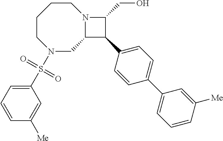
C1CCCN(S(C2=CC=CC([Me])=C2)(=O)=O)CC2N1C(CO)C2C1=CC=C(C2=CC=CC([Me])=C2)C=C1
